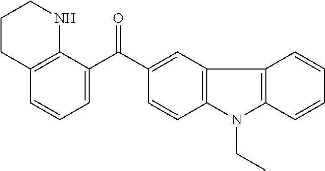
C1=CC=C(C(=O)C2=CC3=C(C=C2)N(CC)C2=C3C=CC=C2)C2=C1CCCN2
